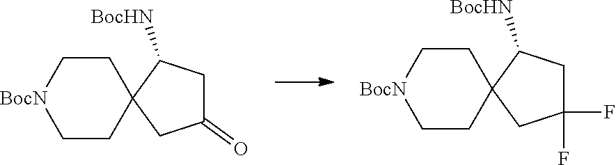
C1CC2(CC[BocN]1)CC(F)(F)CC2[BocHN].C1CC2(CC[BocN]1)CC(=O)CC2[BocHN]
